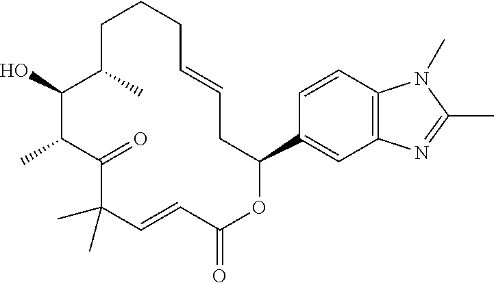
C1C(C)C(O)C(C)C(=O)C(C)(C)C=CC(=O)OC(C2=CC3=C(C=C2)N(C)C(C)=N3)CC=CCC1
